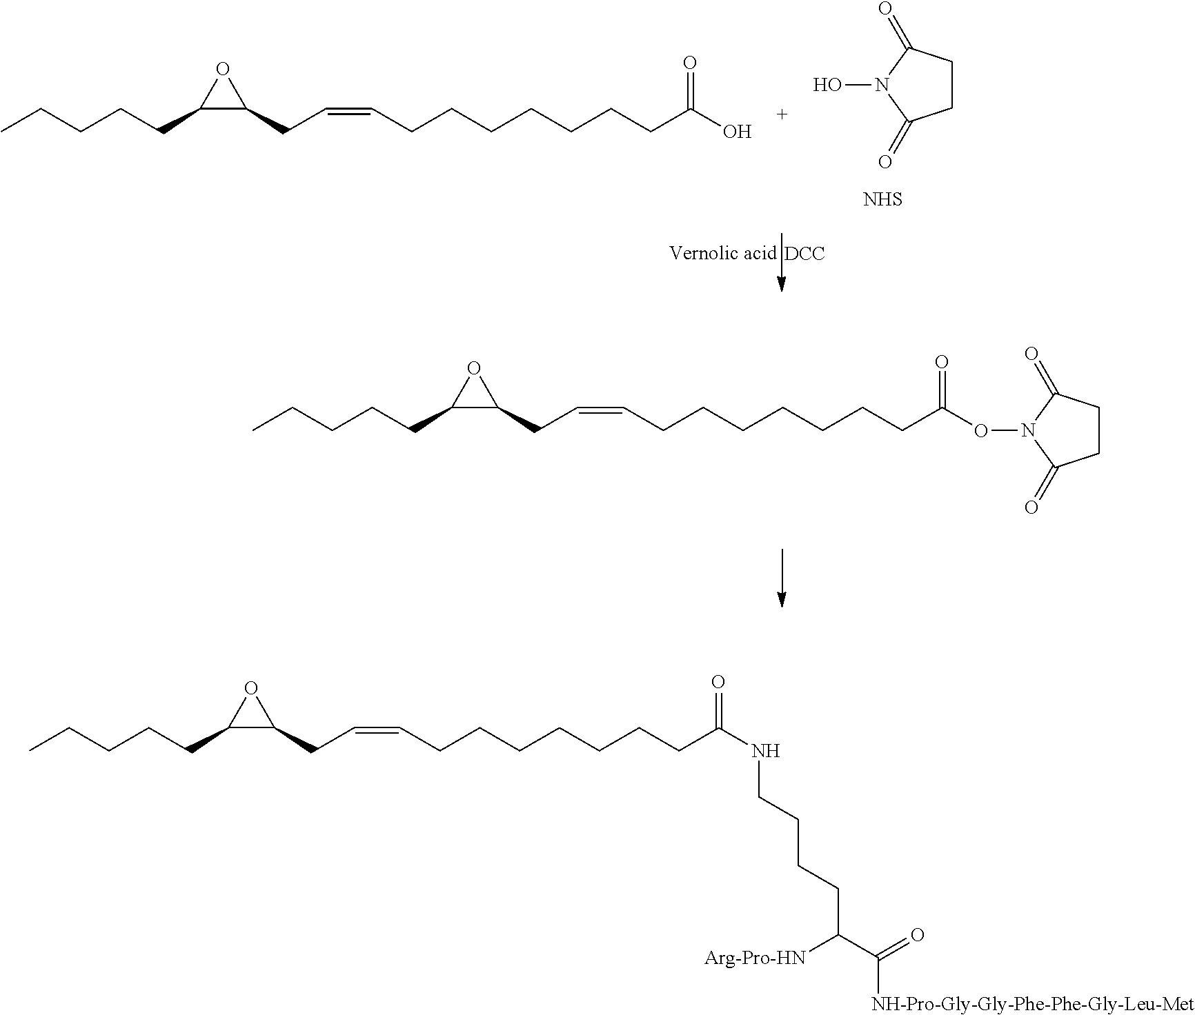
C1CC(=O)N(O)C1=O.[NHS].C1(CCCCC)C(CC=CCCCCCCCC(O)=O)O1.[DCC].C1(CCCCC)C(CC=CCCCCCCCC(ON2C(=O)CCC2=O)=O)O1.C1(CCCCC)C(CC=CCCCCCCCC(NCCCCC(C(=O)[NH-Pro-Gly-Gly-Phe-Phe-Gly-Leu-Met])[Arg-Pro-HN])=O)O1
